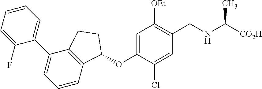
C1(F)=CC=CC=C1C1=CC=CC2=C1CCC2OC1=CC([OEt])=C(CNC([CO2H])C)C=C1Cl
